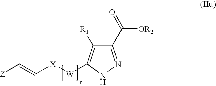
C1(C(=O)[OR2])=NNC([W][X]C=C[Z])=C1[R1]
